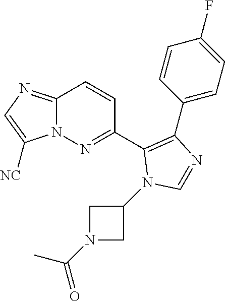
C1(C2=NN3C(=NC=C3[NC])C=C2)=C(C2=CC=C(F)C=C2)N=CN1C1CN(C(C)=O)C1
